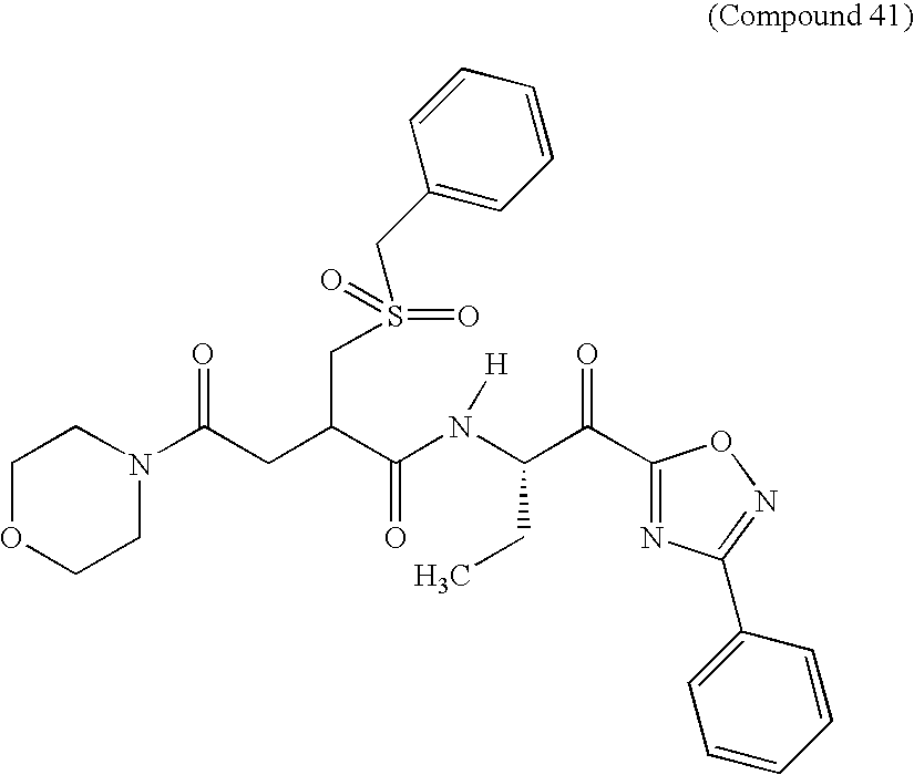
C1OCCN(C(CC(C(=O)N([H])C(C(C2=NC(C3=CC=CC=C3)=NO2)=O)CC)CS(CC2=CC=CC=C2)(=O)=O)=O)C1
